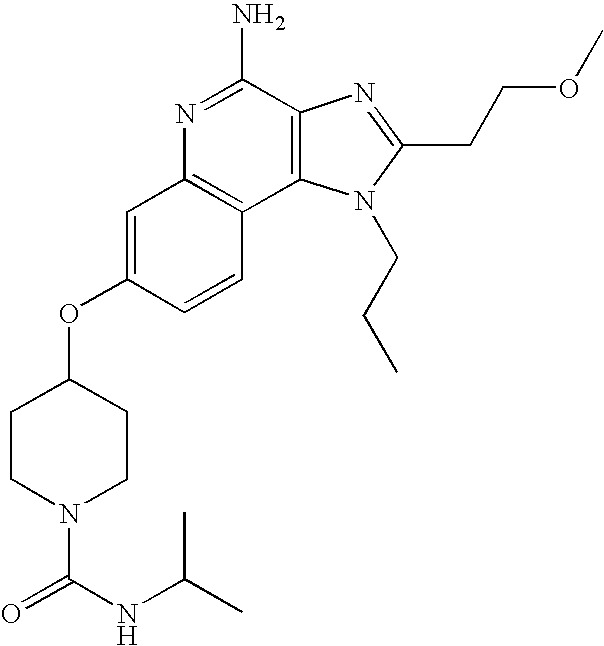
C1=C(OC2CCN(C(=O)NC(C)C)CC2)C=CC2=C1N=C(N)C1=C2N(CCC)C(CCOC)=N1
